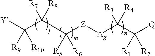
[Y]C([R9])([R10])C([R7])([R8])C([Z][Ag]C(C([Q])([R1])[R2])([R3])[R4])([R5])[R6]
